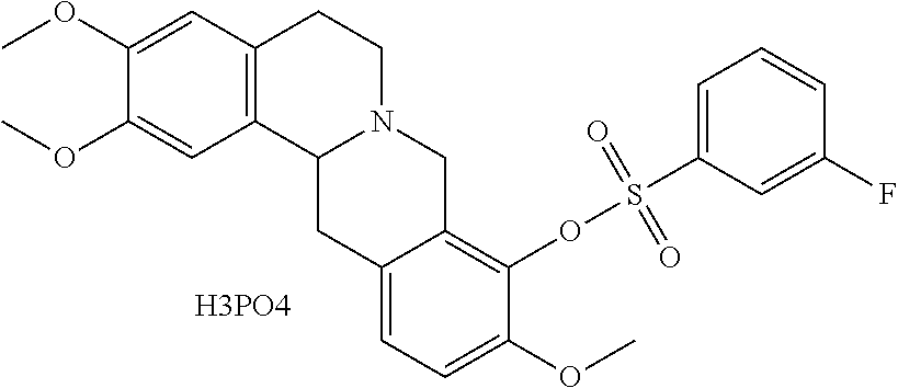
C1(OC)=CC2=C(C=C1OC)CCN1C2CC2=CC=C(OC)C(OS(C3=CC=CC(F)=C3)(=O)=O)=C2C1.[H3PO4]
